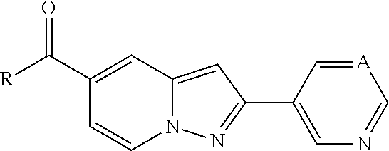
C1(C2=CN=C[A]=C2)=NN2C(=C1)C=C(C([R])=O)C=C2
